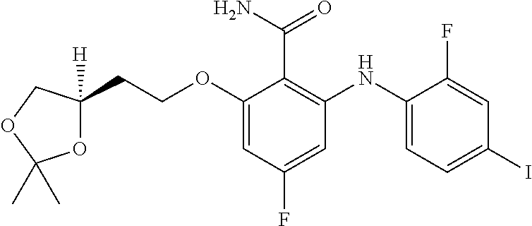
C(OC1=CC(F)=CC(NC2=CC=C(I)C=C2F)=C1C(=O)N)CC1([H])OC(C)(C)OC1
